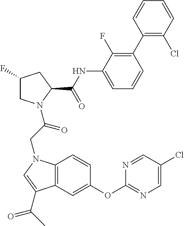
C1(F)CN(C(CN2C3=C(C=C(OC4=NC=C(Cl)C=N4)C=C3)C(C(C)=O)=C2)=O)C(C(NC2=CC=CC(C3=C(Cl)C=CC=C3)=C2F)=O)C1
